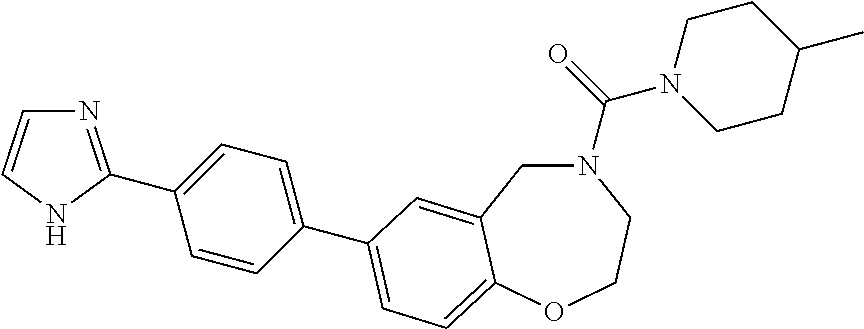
N1(C(N2CCC(C)CC2)=O)CC2=CC(C3=CC=C(C4=NC=CN4)C=C3)=CC=C2OCC1
